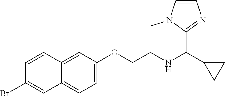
C1=C(OCCNC(C2CC2)C2=NC=CN2C)C=C2C(=C1)C=C(Br)C=C2
